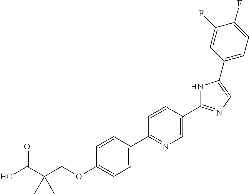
OC(C(COC1=CC=C(C2=NC=C(C3=NC=C(C4=CC=C(F)C(F)=C4)N3)C=C2)C=C1)(C)C)=O
